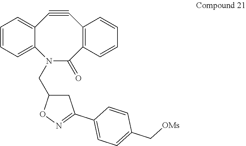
C12=CC=CC=C1N(CC1CC(C3=CC=C(C[OMs])C=C3)=NO1)C(=O)C1=C(C#C2)C=CC=C1
